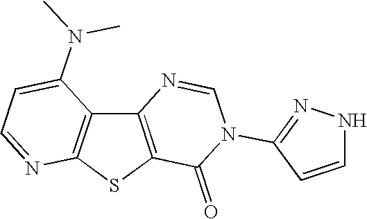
C12=C(SC3=C1C(N(C)C)=CC=N3)C(=O)N(C1=NNC=C1)C=N2
